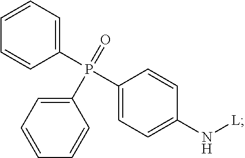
C1(P(C2=CC=C(N[L])C=C2)(=O)C2=CC=CC=C2)=CC=CC=C1
